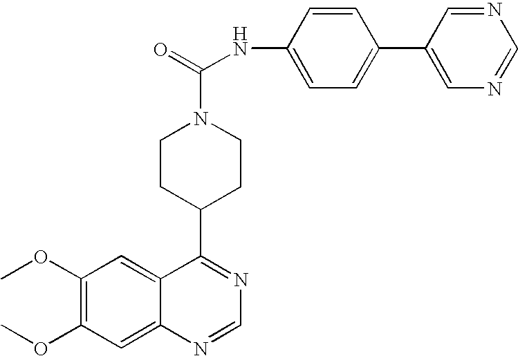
C1CC(C2=NC=NC3=CC(OC)=C(OC)C=C23)CCN1C(=O)NC1=CC=C(C2=CN=CN=C2)C=C1
